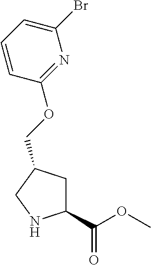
C1(C(OC)=O)CC(COC2=NC(Br)=CC=C2)CN1
